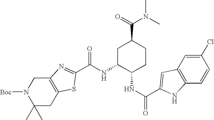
C12=C(CC(C)(C)N([Boc])C1)SC(C(NC1C(NC(=O)C3=CC4=C(C=CC(Cl)=C4)N3)CCC(C(N(C)C)=O)C1)=O)=N2
